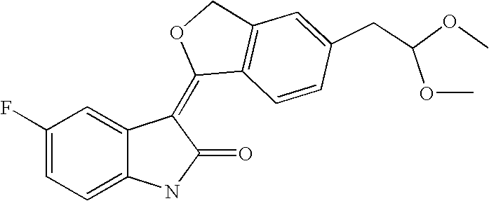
C1=C2C(=CC=C1F)NC(=O)C2=C1C2=C(CO1)C=C(CC(OC)OC)C=C2
